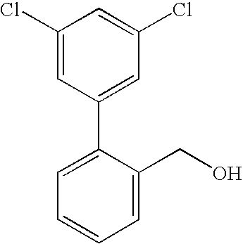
C1(C2=CC=CC=C2CO)=CC(Cl)=CC(Cl)=C1
